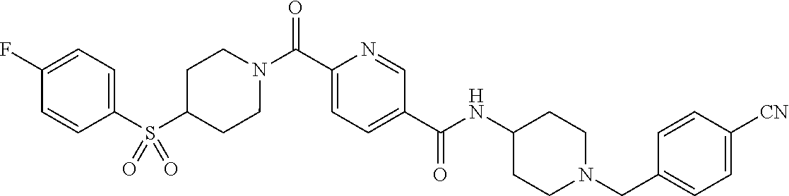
N(C(C1=CC=C(C(=O)N2CCC(S(C3=CC=C(F)C=C3)(=O)=O)CC2)N=C1)=O)C1CCN(CC2=CC=C([CN])C=C2)CC1
